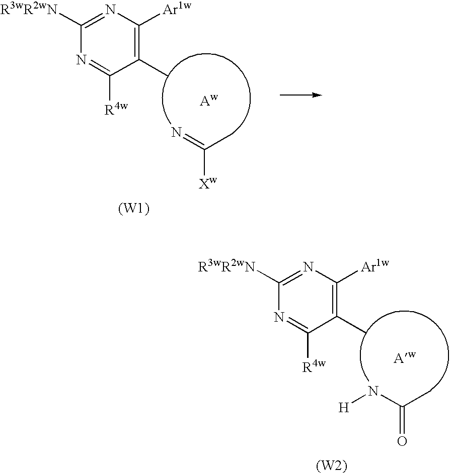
N(C(C)=O)[H].CC1=C([Ar1w])N=C([R3wR2wN])N=C1[R4w].[Aw].[(W2)].N=C(C)[Xw].CC1=C([Ar1w])N=C([R3wR2wN])N=C1[R4w].[Aw].[(W1)]
